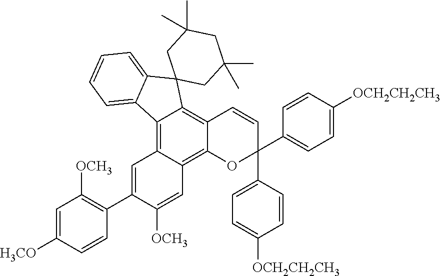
C12=C3C(=C4C(=C1C1(C5=CC=CC=C25)CC(C)(C)CC(C)(C)C1)C=CC(C1=CC=C([OCH2CH2CH3])C=C1)(C1=CC=C([OCH2CH2CH3])C=C1)O4)C=C([OCH3])C(C1=C([OCH3])C=C([H3CO])C=C1)=C3
